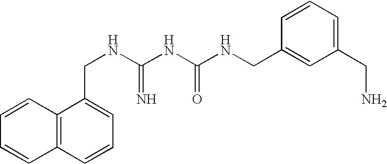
C1=CC2=C(C=C1)C=CC=C2CNC(NC(NCC1=CC(CN)=CC=C1)=O)=N
